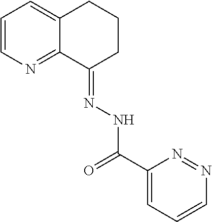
C1=CN=C2C(=C1)CCCC2=NNC(C1=CC=CN=N1)=O
